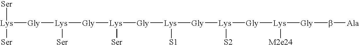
[Ser][Lys]([Ser])[Gly][Lys]([Ser])[Gly][Lys]([Ser])[Gly][Lys]([S1])[Gly][Lys]([S2])[Gly][Lys]([M2e24])[Gly]b[Ala]
